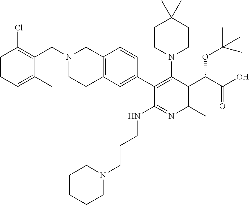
C1=CC=C(C)C(CN2CCC3=C(C2)C=CC(C2=C(N4CCC(C)(C)CC4)C(C(C(=O)O)OC(C)(C)C)=C(C)N=C2NCCCN2CCCCC2)=C3)=C1Cl
